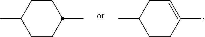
C1CC(C)CCC1C.C1=C(C)CCC(C)C1
